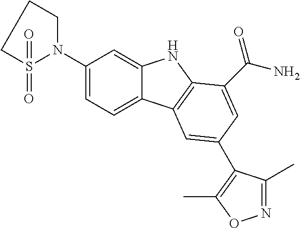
C1(N2S(=O)(=O)CCC2)=CC=C2C(=C1)NC1=C2C=C(C2=C(C)ON=C2C)C=C1C(N)=O
